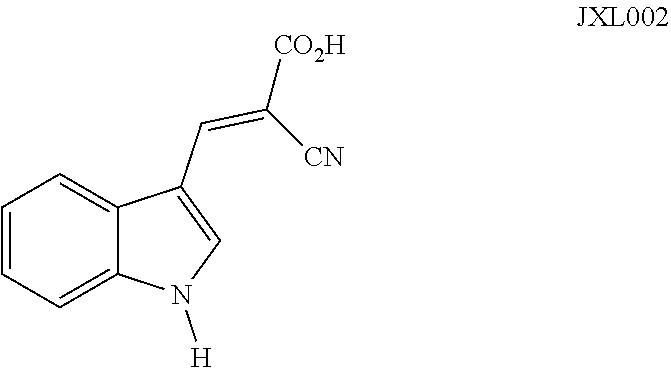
C1=C2C(C=C([CO2H])[CN])=CN([H])C2=CC=C1
